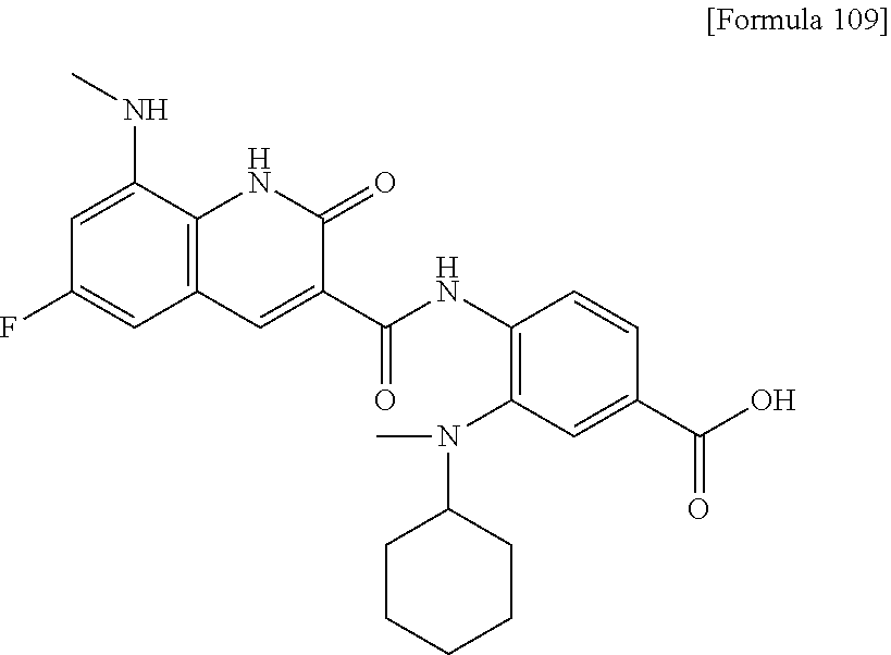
C12=C(C(NC)=CC(F)=C1)NC(=O)C(C(=O)NC1=C(N(C3CCCCC3)C)C=C(C(O)=O)C=C1)=C2
